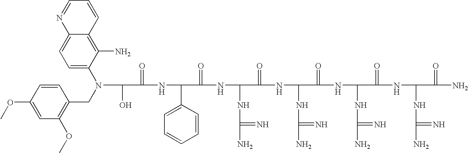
OC(C(=O)NC(C1=CC=CC=C1)C(=O)NC(NC(N)=N)C(=O)NC(NC(N)=N)C(=O)NC(NC(N)=N)C(=O)NC(NC(N)=N)C(=O)N)N(CC1=C(OC)C=C(OC)C=C1)C1=CC=C2C(=C1N)C=CC=N2
